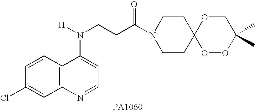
C1=CC(Cl)=CC2=C1C(N([H])CCC(N1CCC3(CC1)OOC(C)(C)CO3)=O)=CC=N2
